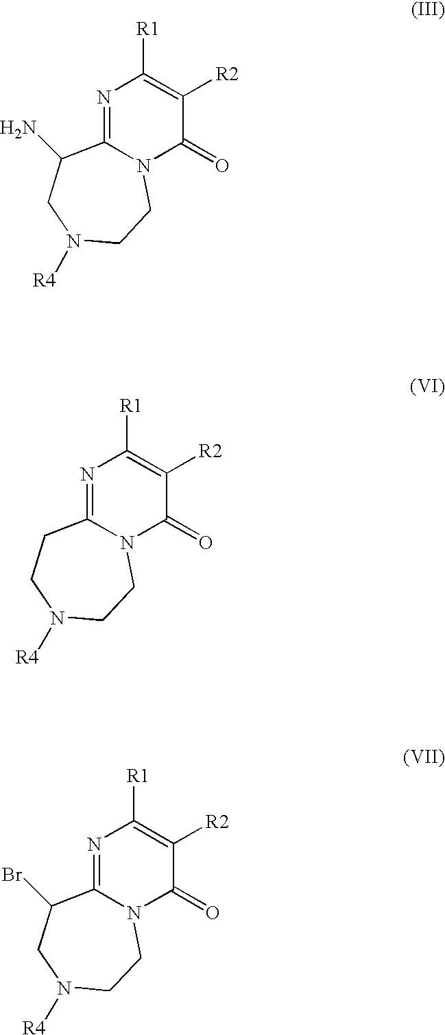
N1=C2N(C(=O)C([R2])=C1[R1])CCN([R4])CC2N.N1=C2N(C(=O)C([R2])=C1[R1])CCN([R4])CC2.N1=C2N(C(=O)C([R2])=C1[R1])CCN([R4])CC2Br
